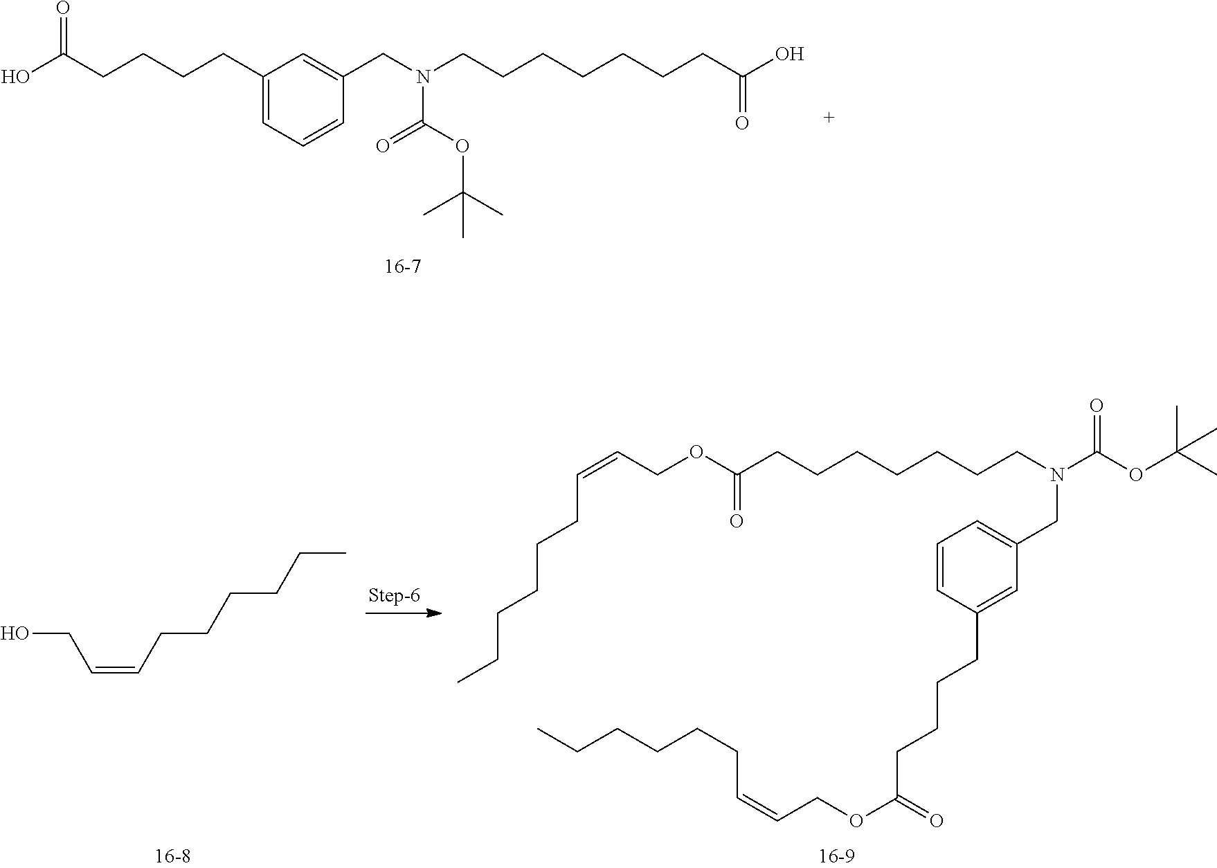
C1(CCCCC(O)=O)=CC=CC(CN(CCCCCCCC(O)=O)C(OC(C)(C)C)=O)=C1.OCC=CCCCCCC.C1=CC(CCCCC(OCC=CCCCCCC)=O)=CC(CN(CCCCCCCC(OCC=CCCCCCC)=O)C(OC(C)(C)C)=O)=C1
